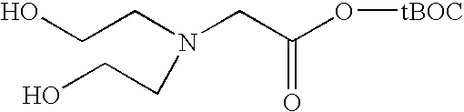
OCCN(CC(O[tBOC])=O)CCO
